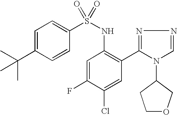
C1=C(C(C)(C)C)C=CC(S(NC2=C(C3=NN=CN3C3CCOC3)C=C(Cl)C(F)=C2)(=O)=O)=C1
